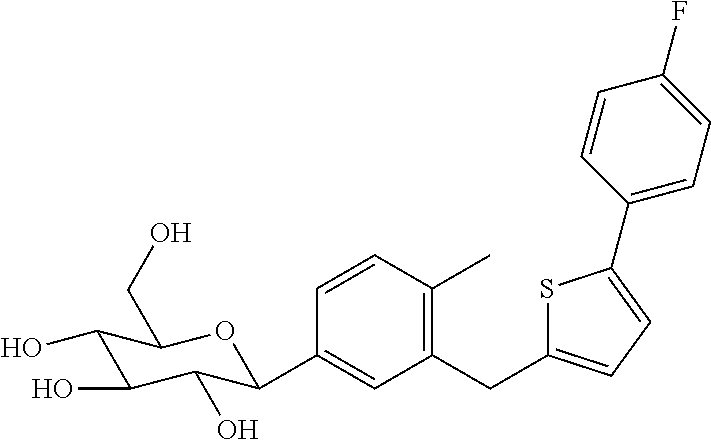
C1(CC2=CC=C(C3=CC=C(F)C=C3)S2)=C(C)C=CC(C2C(O)C(O)C(O)C(CO)O2)=C1
